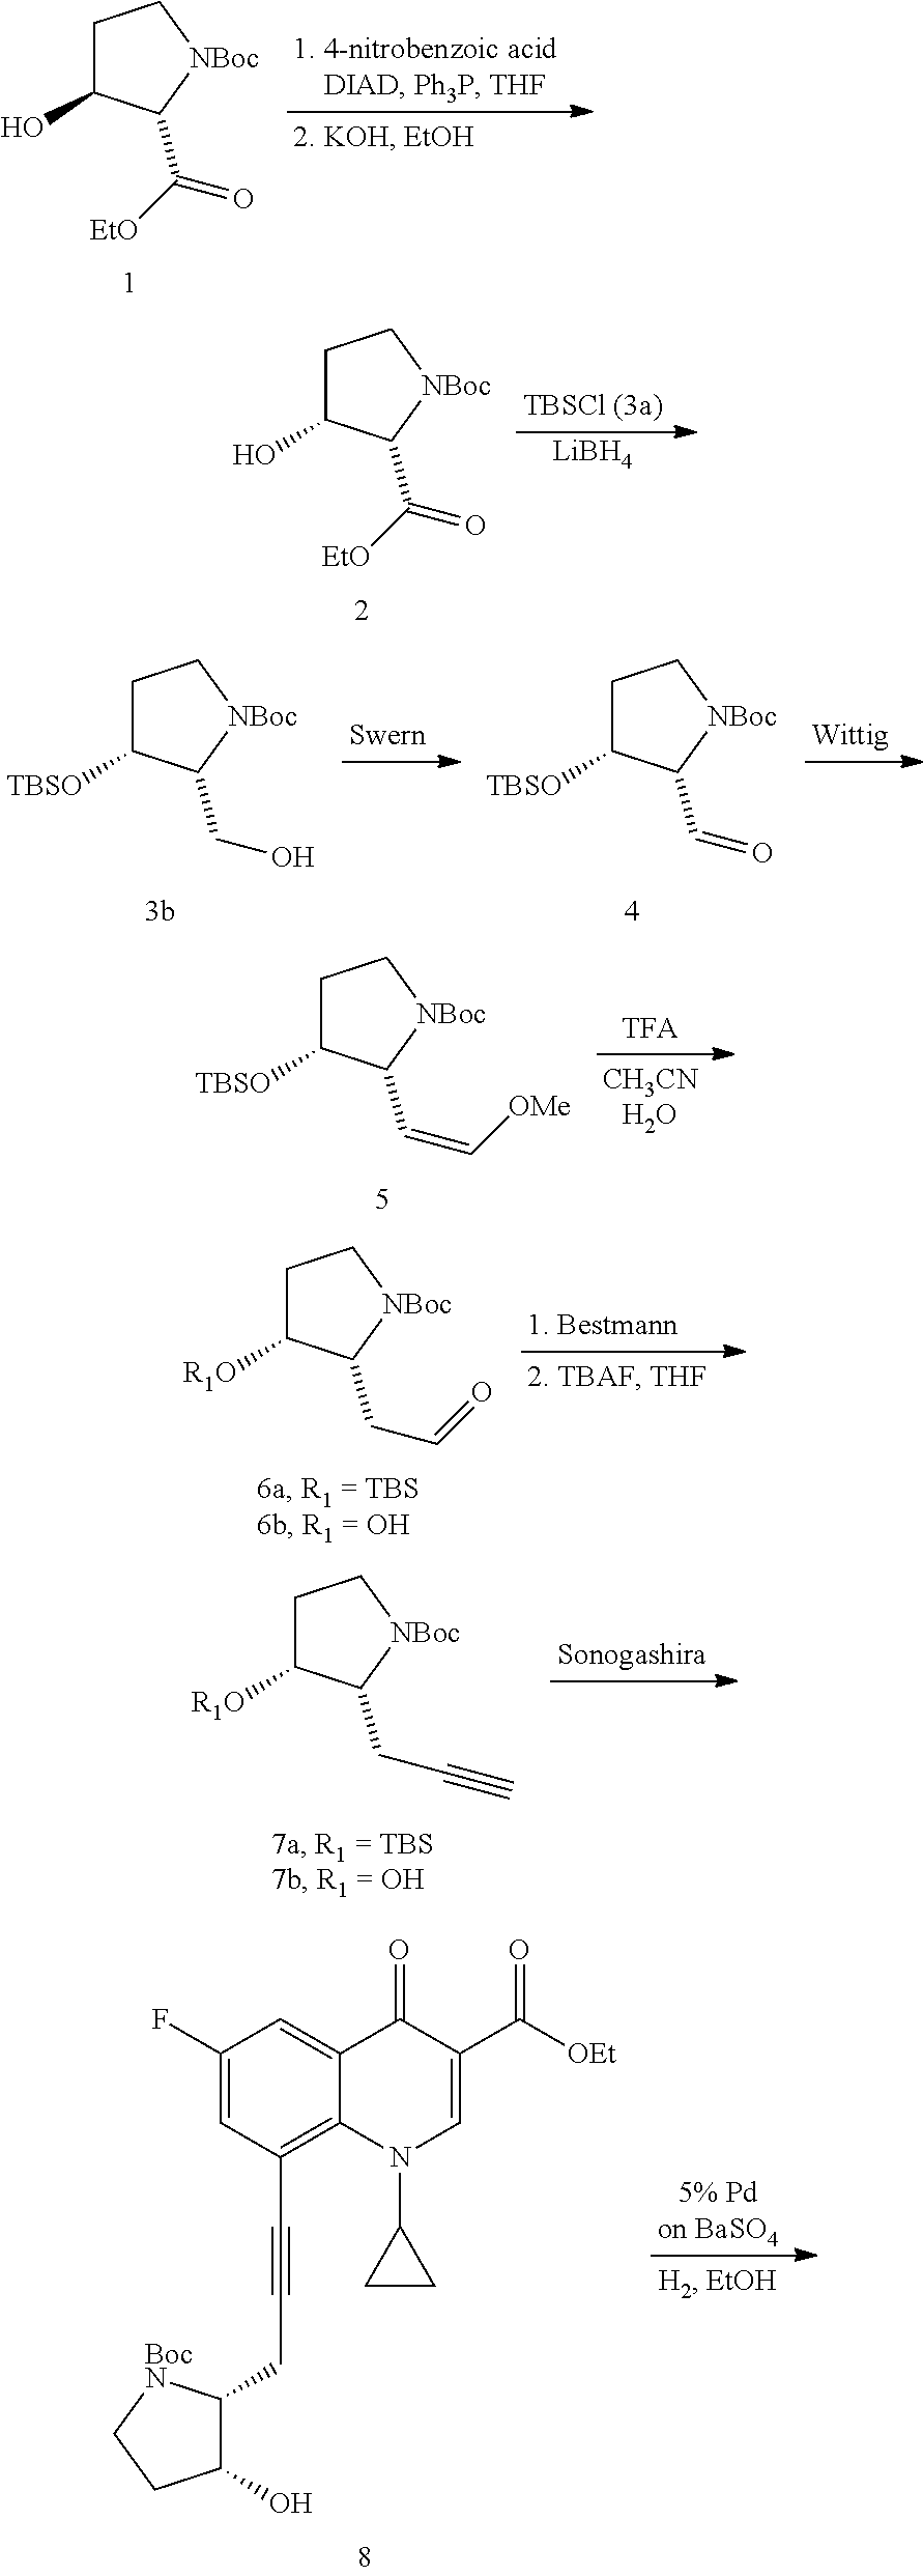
C1C(O)C(C([EtO])=O)[NBoc]C1.C1C(O)C(C([EtO])=O)[NBoc]C1.[LiBH4].C1C([TBSO])C(CO)[NBoc]C1.C1C([TBSO])C(C=O)[NBoc]C1.C1C([TBSO])C(C=C[OMe])[NBoc]C1.C1C([R1O])C(CC=O)[NBoc]C1.C1C([R1O])C(CC#C)[NBoc]C1.C1(F)=CC(C#CCC2C(O)CC[BocN]2)=C2C(=C1)C(=O)C(C([OEt])=O)=CN2C1CC1
